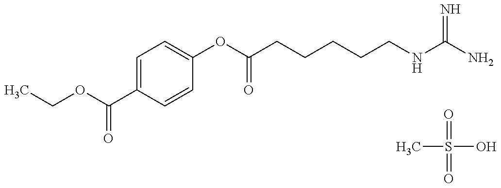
CCOC(=O)C1=CC=C(OC(=O)CCCCCNC(=N)N)C=C1.O=S(=O)(C)O
